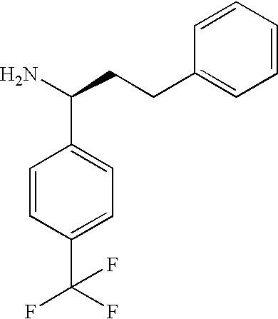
C1=CC(C(F)(F)F)=CC=C1C(N)CCC1=CC=CC=C1
